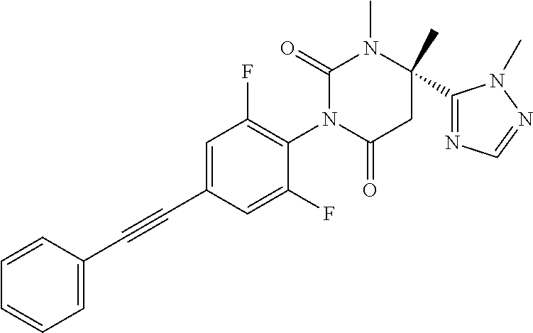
C1=CC=CC=C1C#CC1=CC(F)=C(N2C(=O)CC(C)(C3=NC=NN3C)N(C)C2=O)C(F)=C1
